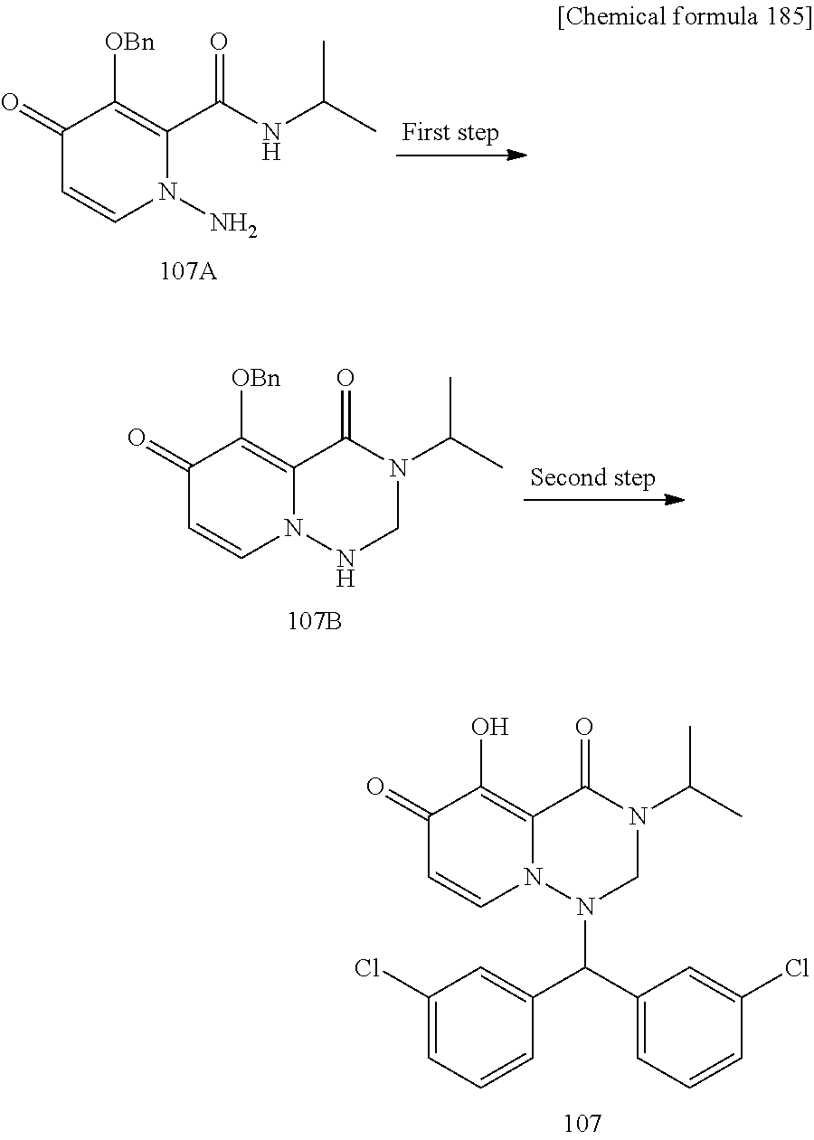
C1(=O)C=CN2C(=C1O)C(=O)N(C(C)C)CN2C(C1=CC(Cl)=CC=C1)C1=CC=CC(Cl)=C1.C1(=O)C=CN(N)C(C(NC(C)C)=O)=C1[OBn].C1(=O)C=CN2C(=C1[OBn])C(=O)N(C(C)C)CN2
